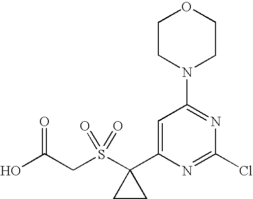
C(S(C1(C2=CC(N3CCOCC3)=NC(Cl)=N2)CC1)(=O)=O)C(O)=O
